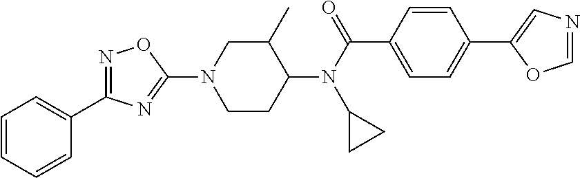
N1=C(C2=CC=CC=C2)N=C(N2CCC(N(C(=O)C3=CC=C(C4=CN=CO4)C=C3)C3CC3)C(C)C2)O1
